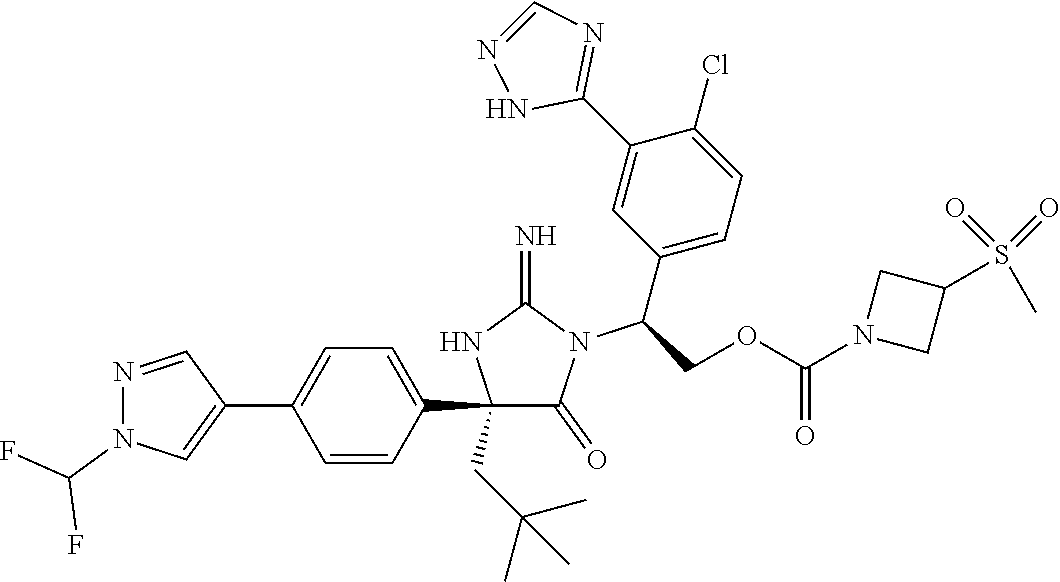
C1(C2=CC=C(C3=CN(C(F)F)N=C3)C=C2)(CC(C)(C)C)C(=O)N(C(C2=CC=C(Cl)C(C3=NC=NN3)=C2)COC(N2CC(S(=O)(=O)C)C2)=O)C(=N)N1
